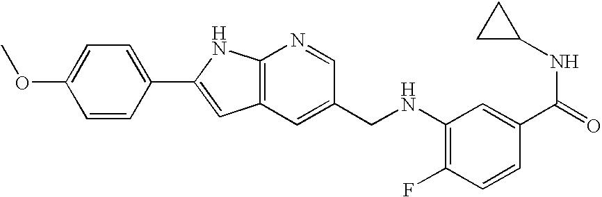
C1=CC(C2=CC3=C(N2)N=CC(CNC2=C(F)C=CC(C(NC4CC4)=O)=C2)=C3)=CC=C1OC
